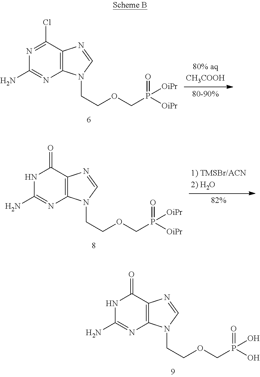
N1C(N)=NC2=C(C1=O)N=CN2CCOCP(=O)(O)O.N1=C(Cl)C2=C(N=C1N)N(CCOCP(=O)([OiPr])[OiPr])C=N2.N1C(N)=NC2=C(C1=O)N=CN2CCOCP(=O)([OiPr])[OiPr]
